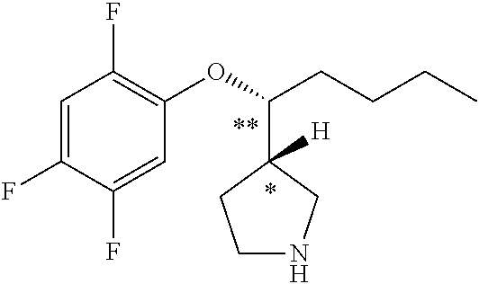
C1NCC(C(CCCC)OC2=C(F)C=C(F)C(F)=C2)([H])C1
